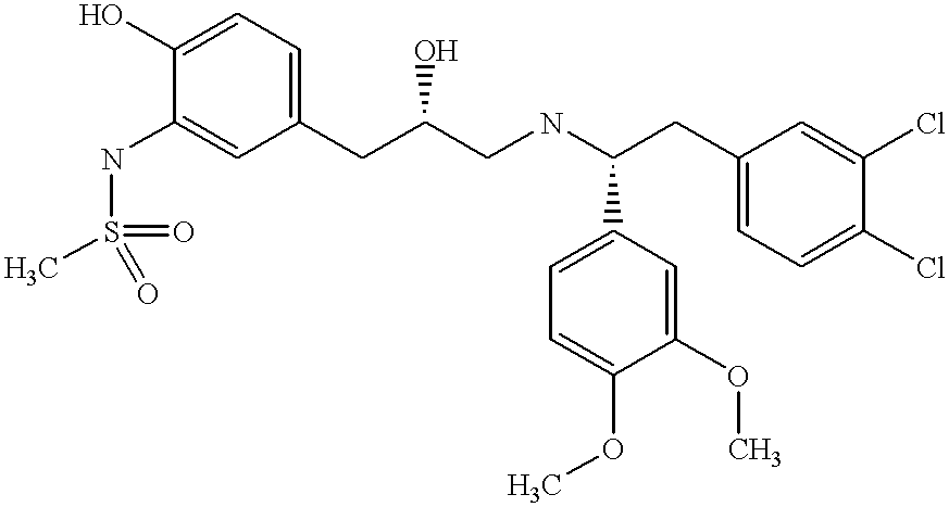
C1(O)=CC=C(CC(CNC(CC2=CC=C(Cl)C(Cl)=C2)C2=CC=C(OC)C(OC)=C2)O)C=C1NS(C)(=O)=O
